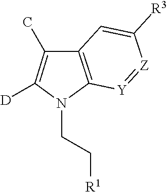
C12=C(N(CC[R1])C([D])=C1C)[Y]=[Z]C([R3])=C2
